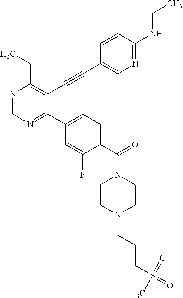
N1=CN=C(C2=CC=C(C(=O)N3CCN(CCCS(=O)(=O)C)CC3)C(F)=C2)C(C#CC2=CN=C(NCC)C=C2)=C1CC
